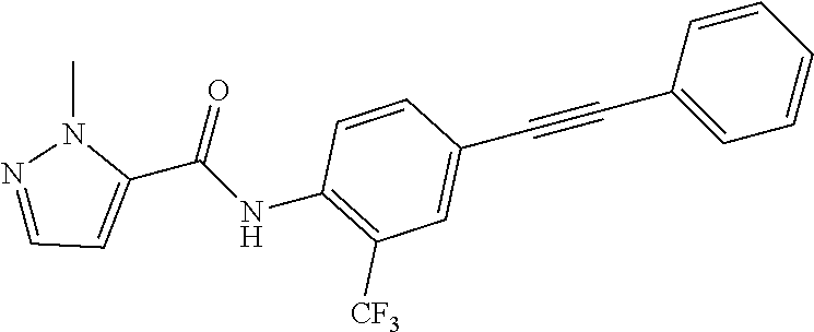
C(#CC1=CC=CC=C1)C1=CC([CF3])=C(NC(C2=CC=NN2C)=O)C=C1
